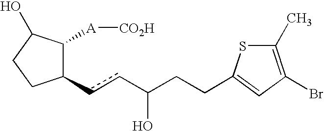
C1(ccC(CCC2=CC(Br)=C(C)S2)O)C([A][CO2H])C(O)CC1
